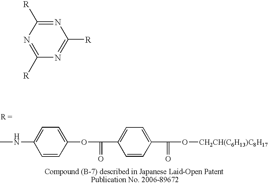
CNC1=CC=C(OC(=O)C2=CC=C(C(=O)O[CH2CH(C6H13)C8H17])C=C2)C=C1.C1([R])=NC([R])=NC([R])=N1
